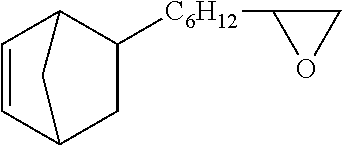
C1=CC2CC([C6H12]C3OC3)C1C2
